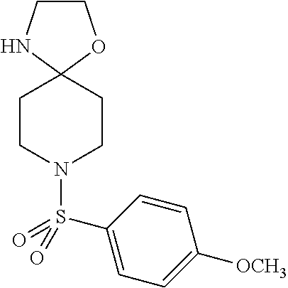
C1CNC2(O1)CCN(S(=O)(=O)C1=CC=C([OCH3])C=C1)CC2
